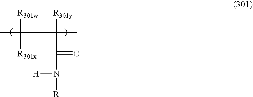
CC([R301w])([R301x])C([R301y])(C)C(=O)N([H])[R]
